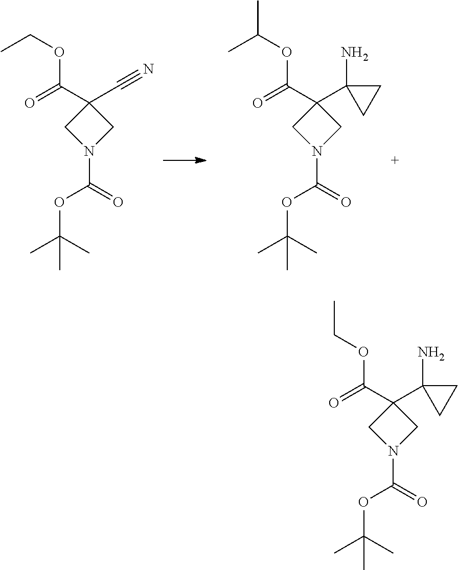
CCOC(C1(C#N)CN(C(OC(C)(C)C)=O)C1)=O.CC(OC(C1(C2(N)CC2)CN(C(OC(C)(C)C)=O)C1)=O)C.C(OC(C1(C2(N)CC2)CN(C(OC(C)(C)C)=O)C1)=O)C
